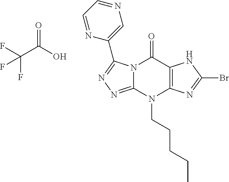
N12C(=NN=C1C1=CN=CC=N1)N(CCCCC)C1=C(C2=O)NC(Br)=N1.O=C(O)C(F)(F)F
